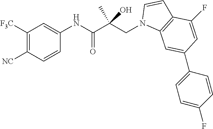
C1([F3C])=C([NC])C=CC(NC(C(CN2C3=C(C=C2)C(F)=CC(C2=CC=C(F)C=C2)=C3)(C)O)=O)=C1
